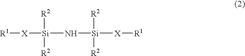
[R1][X][Si]([R2])([R2])N[Si]([X][R1])([R2])[R2]
